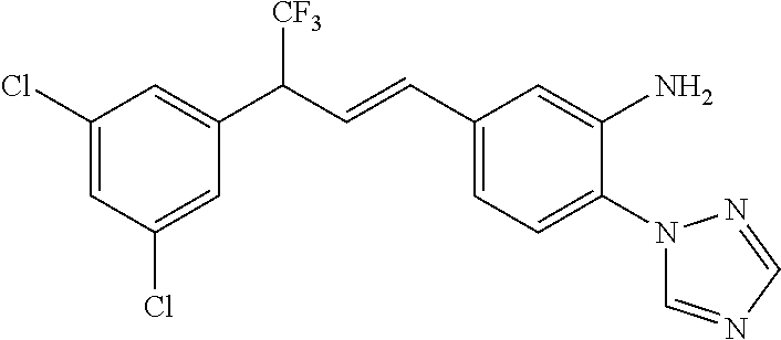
C1(Cl)=CC(C(C=CC2=CC=C(N3C=NC=N3)C(N)=C2)[CF3])=CC(Cl)=C1
